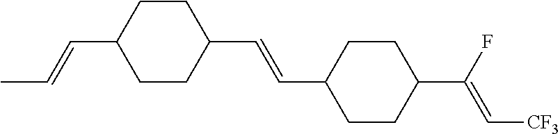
C1CC(C(F)=C[CF3])CCC1C=CC1CCC(C=CC)CC1
